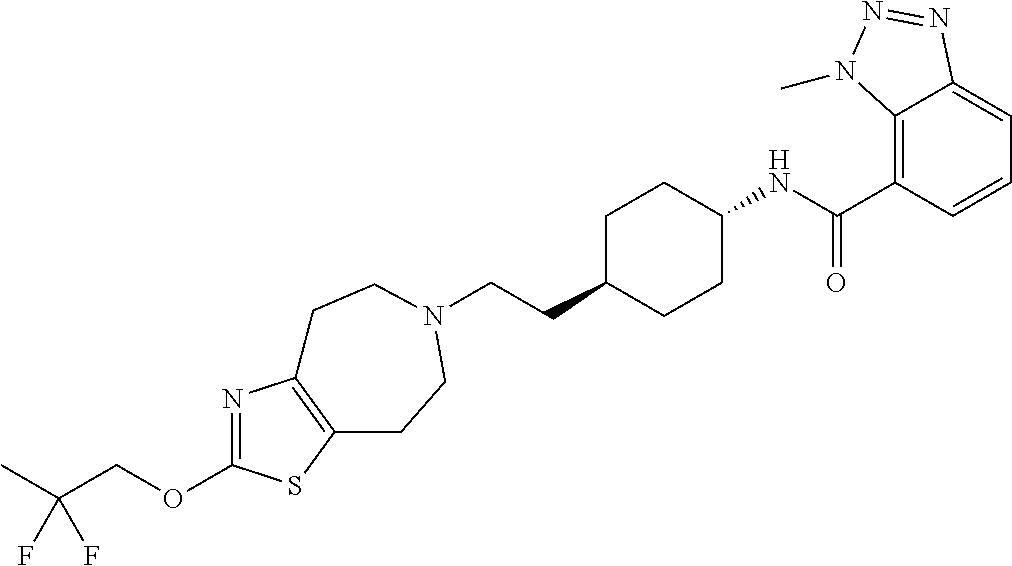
N1=C(OCC(C)(F)F)SC2=C1CCN(CCC1CCC(NC(C3=C4C(=CC=C3)N=NN4C)=O)CC1)CC2
